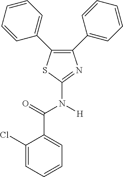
C1(C2=CC=CC=C2)=C(C2=CC=CC=C2)SC(N(C(C2=CC=CC=C2Cl)=O)[H])=N1
